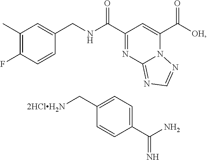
C1(C)=C(F)C=CC(CNC(C2=NC3=NC=NN3C(C([OH])=O)=C2)=O)=C1.C1(C[2HClH2N])=CC=C(C(N)=N)C=C1
